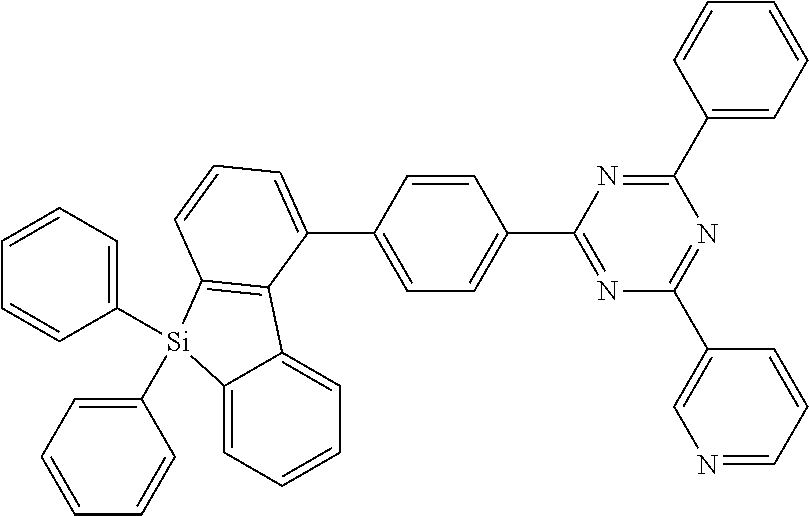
N1=C(C2=CC=C(C3=CC=CC4=C3C3=CC=CC=C3[Si]4(C3=CC=CC=C3)C3=CC=CC=C3)C=C2)N=C(C2=CC=CC=C2)N=C1C1=CN=CC=C1
